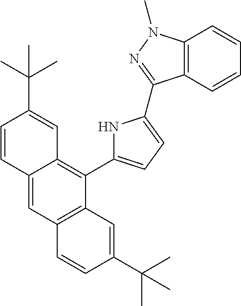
C12=CC3=C(C(C4=CC=C(C5=NN(C)C6=C5C=CC=C6)N4)=C1C=C(C(C)(C)C)C=C2)C=C(C(C)(C)C)C=C3
